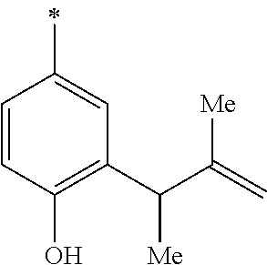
C1=CC(O)=C(C(C(=C)[Me])[Me])C=C1C
